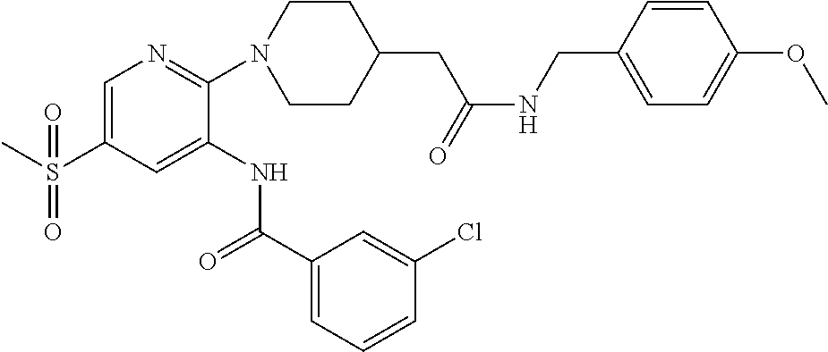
C1=C(S(C)(=O)=O)C=C(NC(C2=CC=CC(Cl)=C2)=O)C(N2CCC(CC(=O)NCC3=CC=C(OC)C=C3)CC2)=N1
